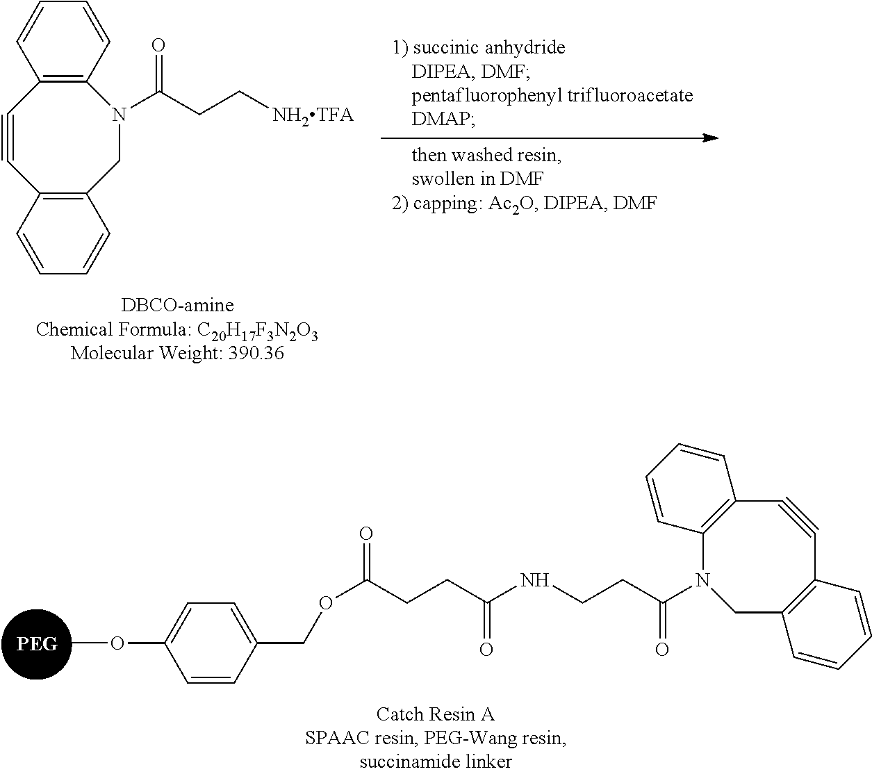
C12=C(C=CC=C1)N(C(CC[NH2TFA])=O)CC1=C(C#C2)C=CC=C1.[PEG].C1=CC(COC(CCC(=O)NCCC(=O)N2C3=C(C#CC4=C(C2)C=CC=C4)C=CC=C3)=O)=CC=C1OC
